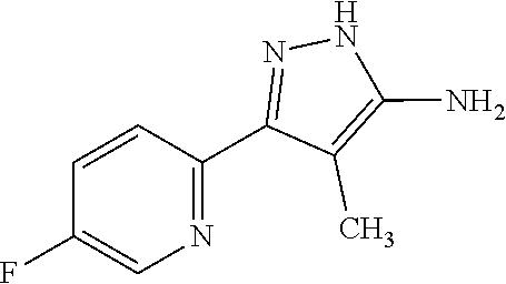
N1=C(C2=NNC(N)=C2C)C=CC(F)=C1
